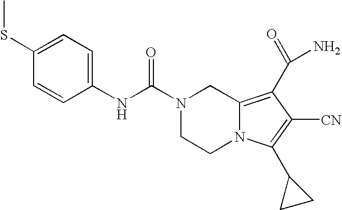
C1(SC)=CC=C(NC(N2CCN3C(=C(C(N)=O)C([CN])=C3C3CC3)C2)=O)C=C1
